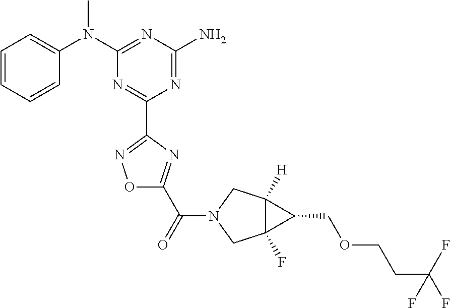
C1=CC=CC(N(C2=NC(N)=NC(C3=NOC(C(=O)N4CC5([H])C(F)(C4)C5COCCC(F)(F)F)=N3)=N2)C)=C1
